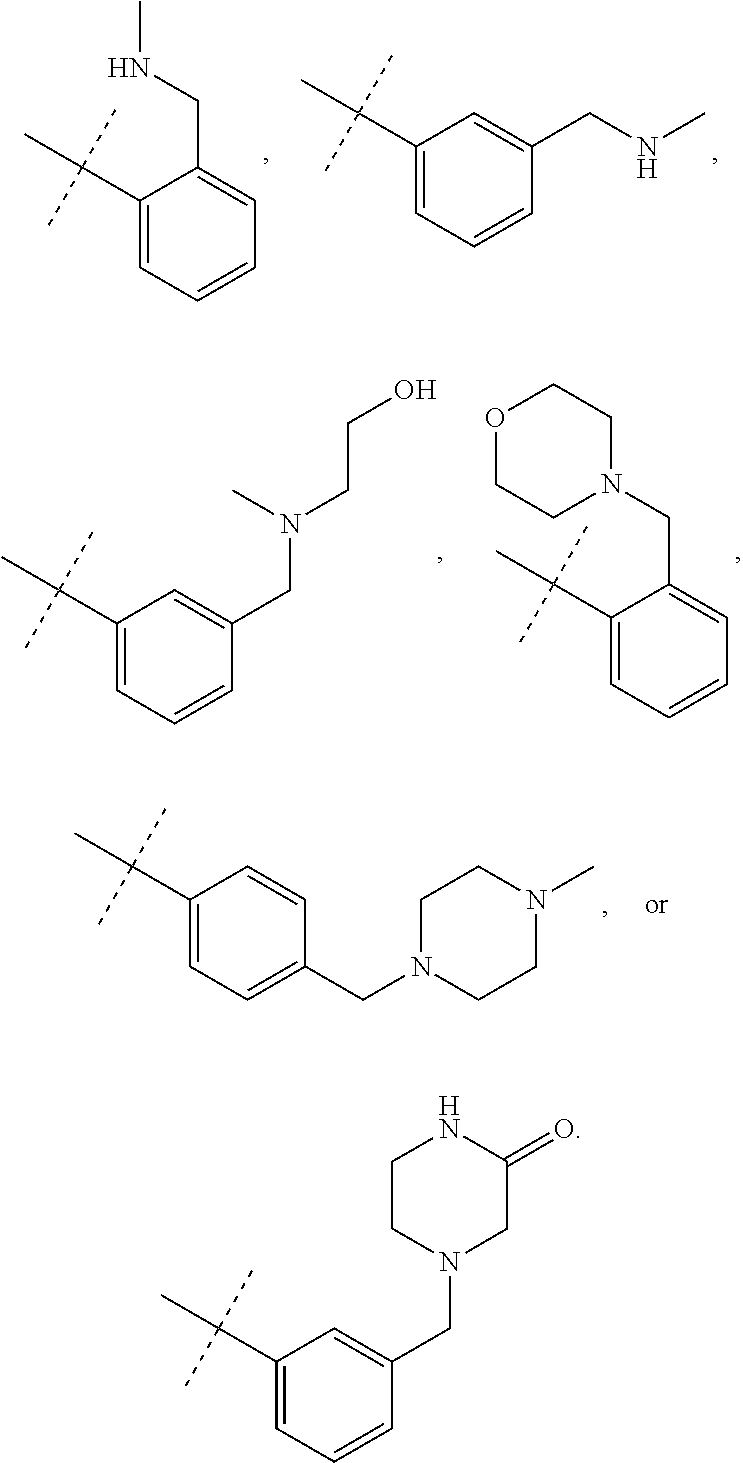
C1(C(C)(C)C)=CC=CC=C1CNC.C1(C(C)(C)C)=CC=CC(CNC)=C1.C1(C(C)(C)C)=CC=CC(CN(CCO)C)=C1.C1(C(C)(C)C)=CC=CC=C1CN1CCOCC1.C1(C(C)(C)C)=CC=C(CN2CCN(C)CC2)C=C1.C1(C(C)(C)C)=CC=CC(CN2CCNC(=O)C2)=C1
